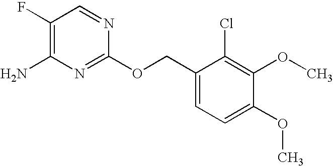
C1(F)=C(N)N=C(OCC2=CC=C(OC)C(OC)=C2Cl)N=C1
